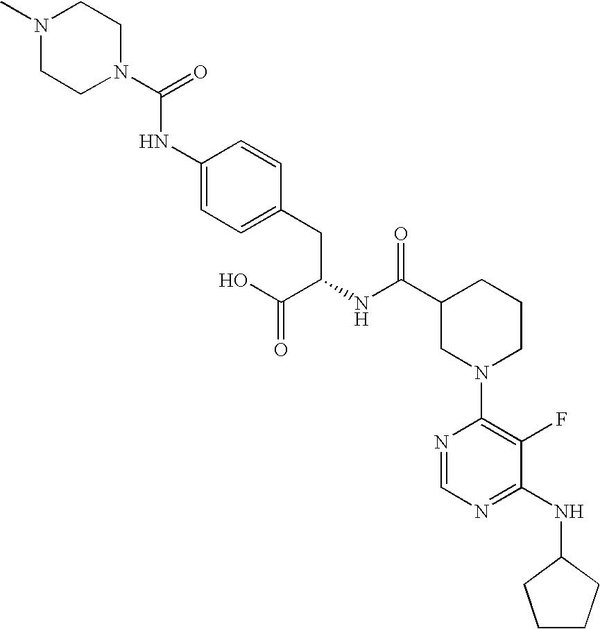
N1(C)CCN(C(=O)NC2=CC=C(CC(NC(C3CN(C4=C(F)C(NC5CCCC5)=NC=N4)CCC3)=O)C(O)=O)C=C2)CC1
